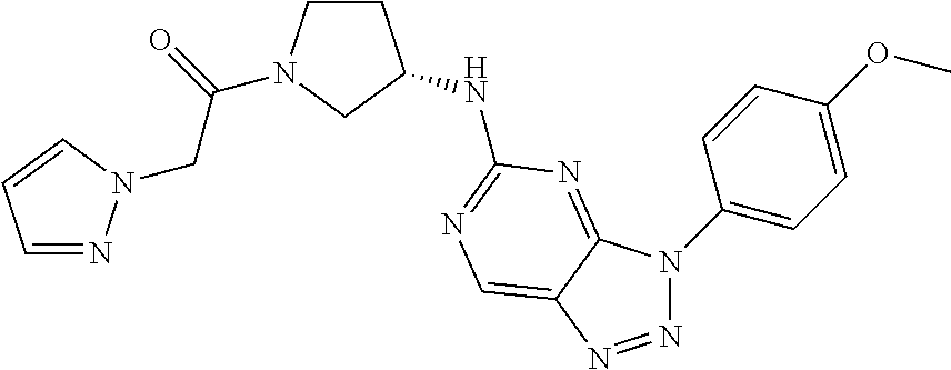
N1=NC2=CN=C(NC3CCN(C(=O)CN4N=CC=C4)C3)N=C2N1C1=CC=C(OC)C=C1
